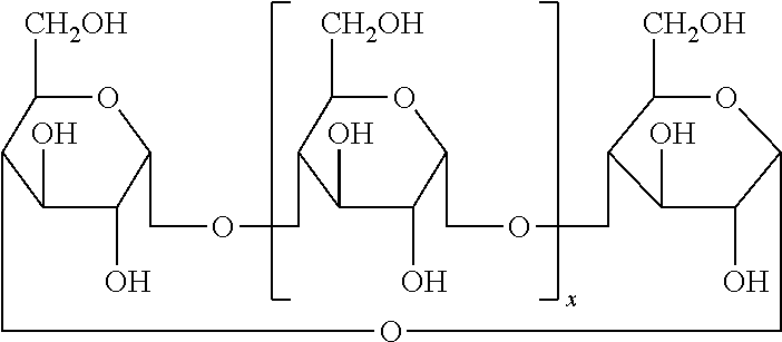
C1([CH2OH])C2C(O)C(O)C(O1)COCC1C([CH2OH])OC(C(O)C1O)COCC1C([CH2OH])OC(C(O)C1O)COC2
